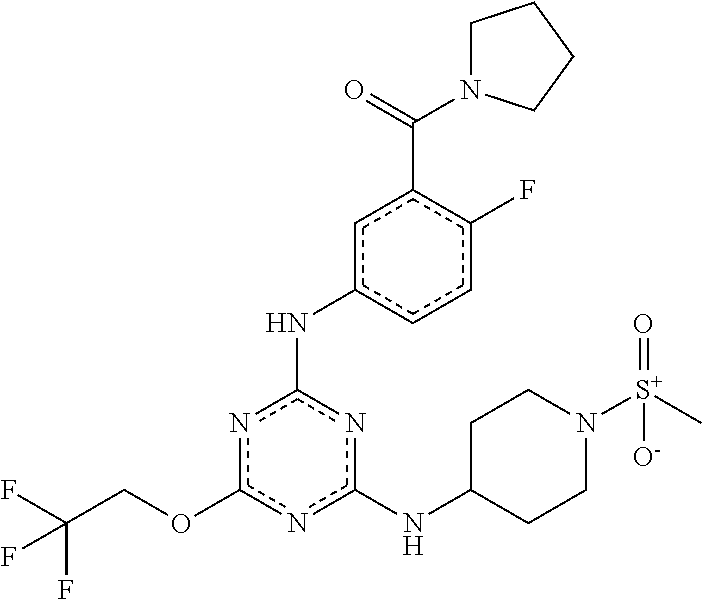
O(c1nc(Nc2cc(C(=O)N3CCCC3)c(F)cc2)nc(NC2CCN([S+](C)(=O)[O-])CC2)n1)CC(F)(F)F
